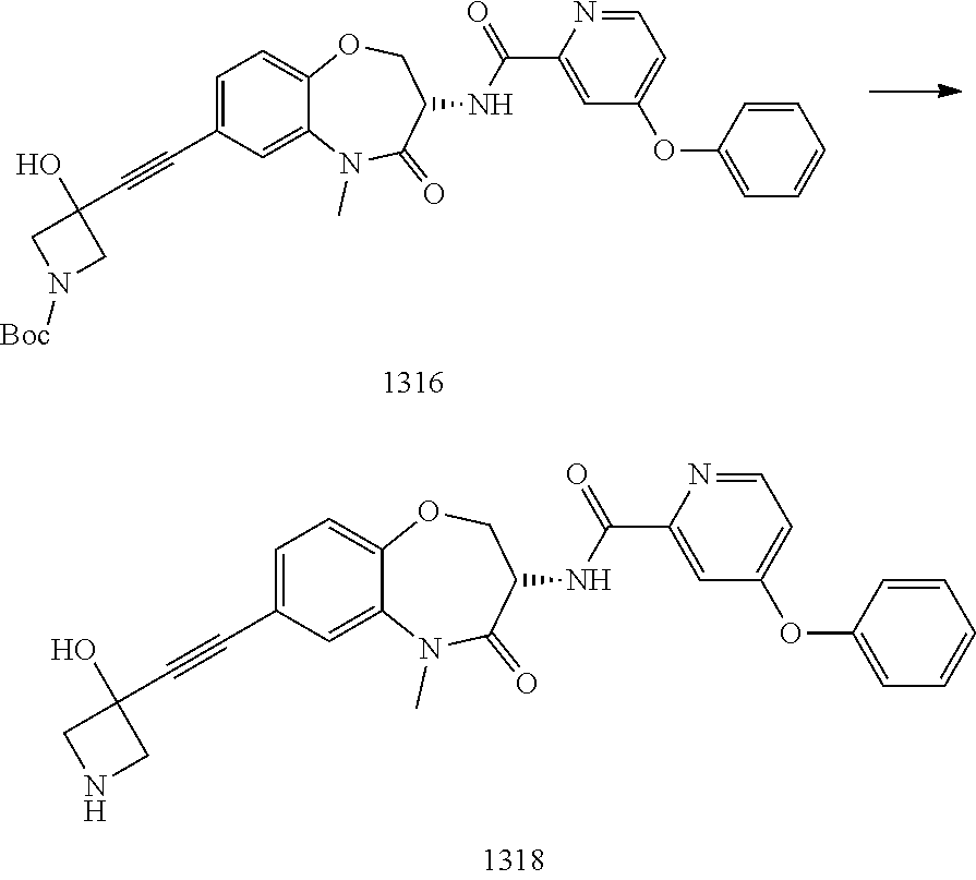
C1=C(C#CC2(O)CN([Boc])C2)C=C2C(=C1)OCC(NC(=O)C1=CC(OC3=CC=CC=C3)=CC=N1)C(=O)N2C.C1=C(C#CC2(O)CNC2)C=C2C(=C1)OCC(NC(=O)C1=CC(OC3=CC=CC=C3)=CC=N1)C(=O)N2C
